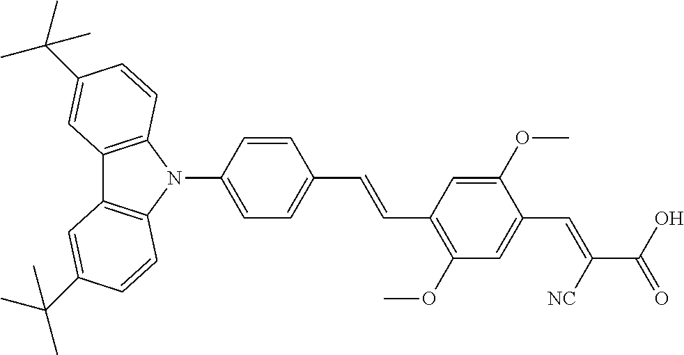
N1(C2=CC=C(C=CC3=C(OC)C=C(C=C(C(=O)O)[NC])C(OC)=C3)C=C2)C2=C(C3=C1C=CC(C(C)(C)C)=C3)C=C(C(C)(C)C)C=C2
